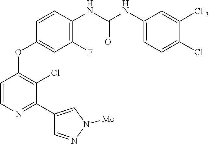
C1=CN=C(C2=CN([Me])N=C2)C(Cl)=C1OC1=CC(F)=C(NC(NC2=CC=C(Cl)C([CF3])=C2)=O)C=C1
